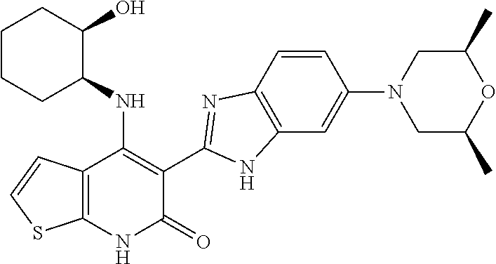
C1=CC2=C(C=C1N1CC(C)OC(C)C1)NC(C1=C(NC3C(O)CCCC3)C3=C(NC1=O)SC=C3)=N2
